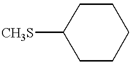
[CH3S]C1CCCCC1
